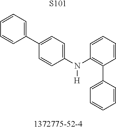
[S101].C1(N(C2=C(C3=CC=CC=C3)C=CC=C2)[H])=CC=C(C2=CC=CC=C2)C=C1
